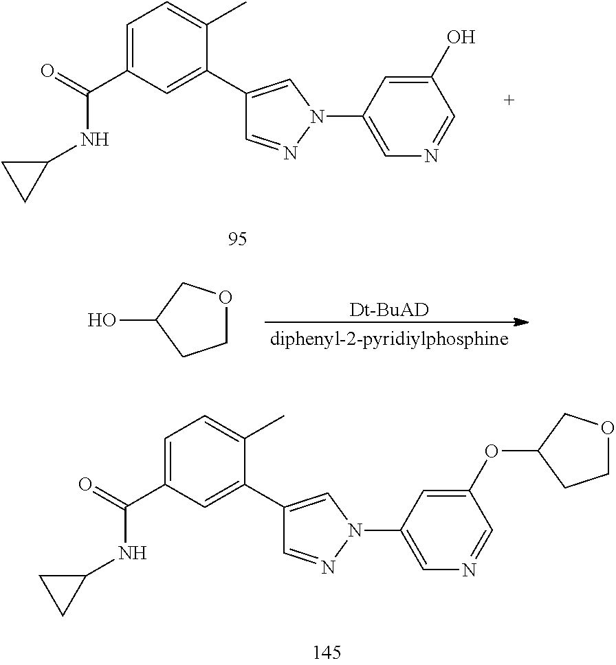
C1=C(C(=O)NC2CC2)C=C(C2=CN(C3=CN=CC(O)=C3)N=C2)C(C)=C1.C1OCC(O)C1.[Dt-BuAD].C1=C(C(=O)NC2CC2)C=C(C2=CN(C3=CN=CC(OC4COCC4)=C3)N=C2)C(C)=C1
